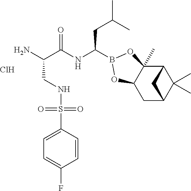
Cl.C(C(NC(CC(C)C)B1OC2(C)C3C(C)(C)C(CC2O1)C3)=O)(N)CNS(=O)(=O)C1=CC=C(F)C=C1
